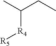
CC(CC)[R4][R5]
